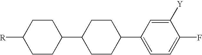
[R]C1CCC(C2CCC(C3=CC=C(F)C([Y])=C3)CC2)CC1
